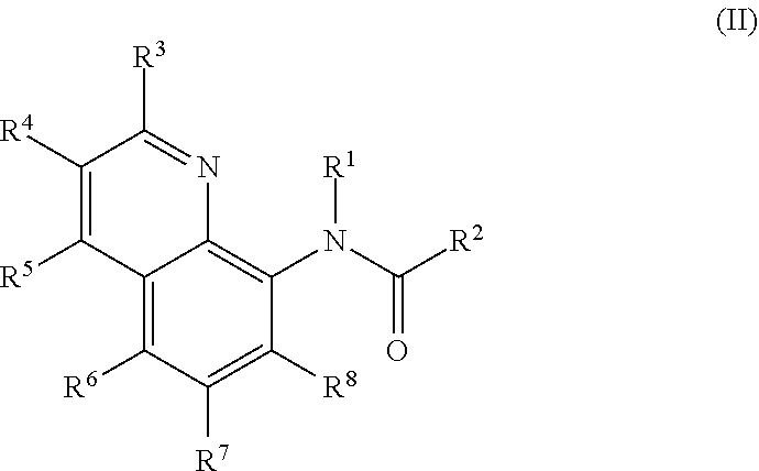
C1([R4])=C([R5])C2=C([R6])C([R7])=C([R8])C(N(C(=O)[R2])[R1])=C2N=C1[R3]
